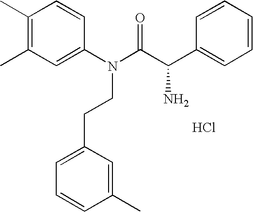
C1(C)=C(C)C=C(N(C(C(C2=CC=CC=C2)N)=O)CCC2=CC=CC(C)=C2)C=C1.Cl
